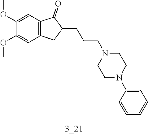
C1(OC)=CC2=C(C=C1OC)CC(CCCN1CCN(C3=CC=CC=C3)CC1)C2=O
